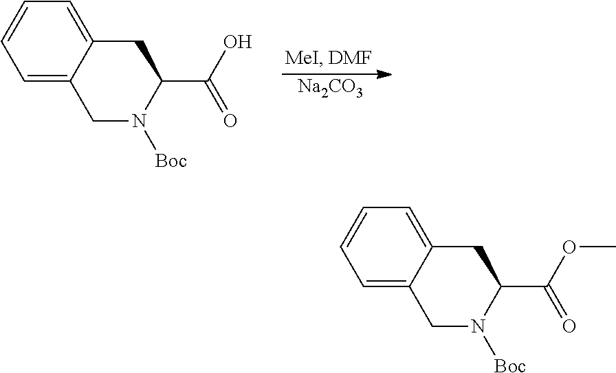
[Na2CO3].C1=C2C(=CC=C1)CC(C(O)=O)N([Boc])C2.C1=C2C(=CC=C1)CC(C(OC)=O)N([Boc])C2
